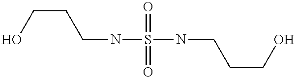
N(S(=O)(=O)NCCCO)CCCO
